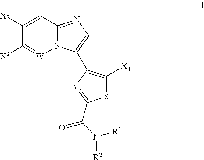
C1([X1])=CC2=NC=C(C3=C([X4])SC(C(N([R1])[R2])=O)=[Y]3)N2[W]=C1[X2]
